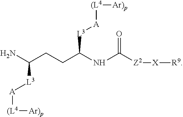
NC(CCC(NC([Z2][X][R9])=O)[L3][A][(L4][Ar)p])[L3][A][(L4][Ar)p]
